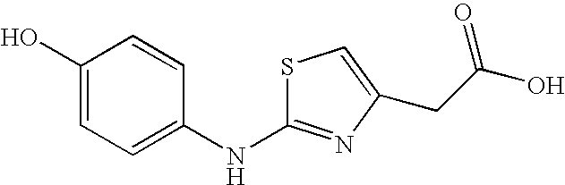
C1(O)=CC=C(NC2=NC(CC(=O)O)=CS2)C=C1
